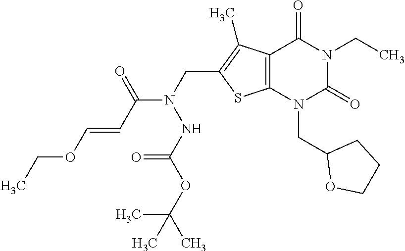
C12=C(N(CC3OCCC3)C(=O)N(CC)C1=O)SC(CN(C(C=COCC)=O)NC(=O)OC(C)(C)C)=C2C
